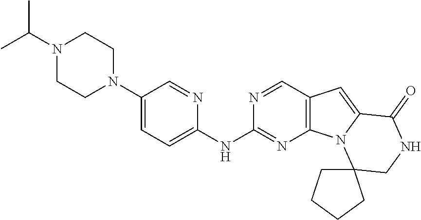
C1=C(N2CCN(C(C)C)CC2)C=NC(NC2=NC3=C(C=N2)C=C2N3C3(CNC2=O)CCCC3)=C1
